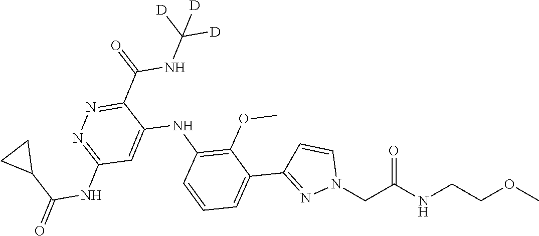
COCCNC(CN1C=CC(C2=CC=CC(NC3=CC(NC(C4CC4)=O)=NN=C3C(NC([D])([D])[D])=O)=C2OC)=N1)=O
